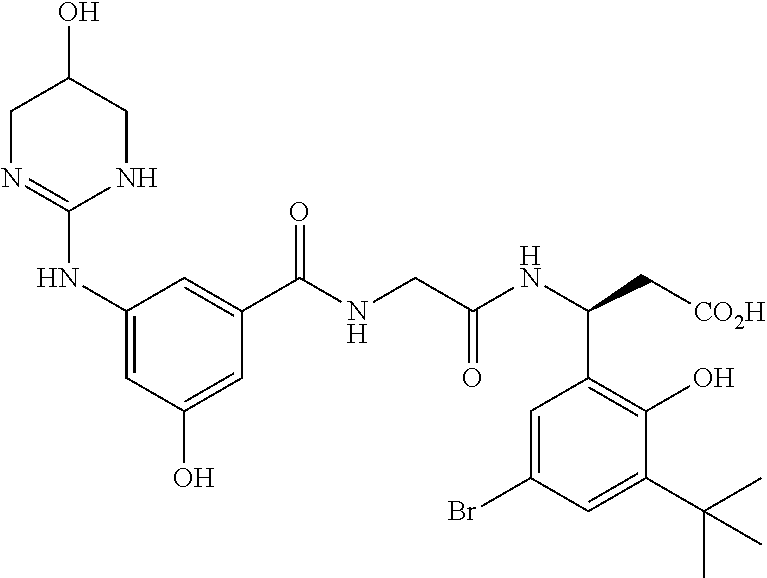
C1N=C(NC2=CC(O)=CC(C(NCC(NC(C[CO2H])C3=C(O)C(C(C)(C)C)=CC(Br)=C3)=O)=O)=C2)NCC1O
